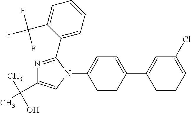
C1=CC(C2=CC(Cl)=CC=C2)=CC=C1N1C(C2=CC=CC=C2C(F)(F)F)=NC(C(C)(O)C)=C1
